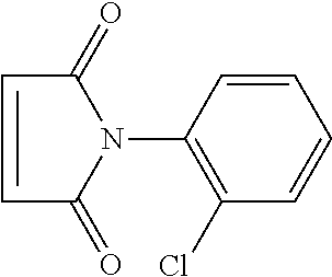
C1=CC(N2C(=O)C=CC2=O)=C(Cl)C=C1
